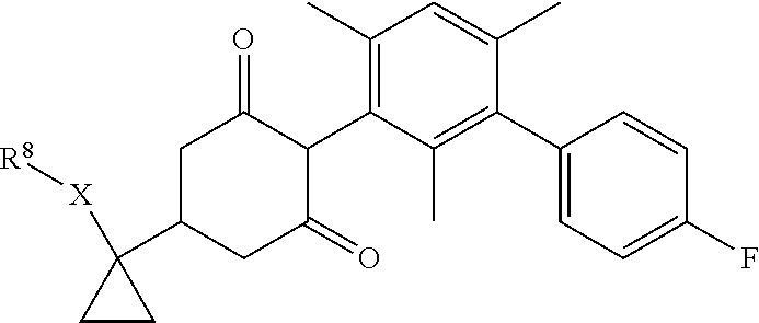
C1(C)=C(C2C(=O)CC(C3([X][R8])CC3)CC2=O)C(C)=C(C2=CC=C(F)C=C2)C(C)=C1
